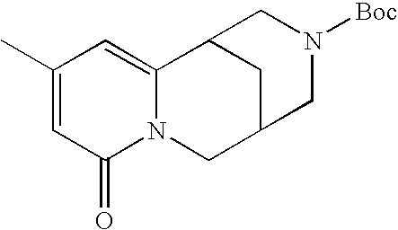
C1(C)=CC(=O)N2C(=C1)C1CC(C2)CN([Boc])C1
